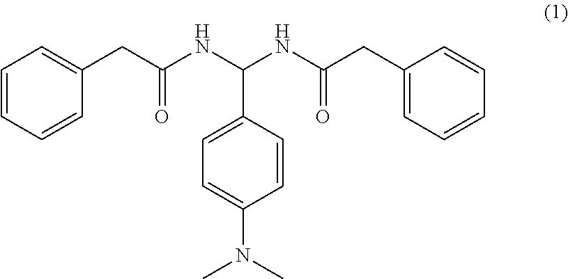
C1=CC=CC(CC(NC(NC(CC2=CC=CC=C2)=O)C2=CC=C(N(C)C)C=C2)=O)=C1
